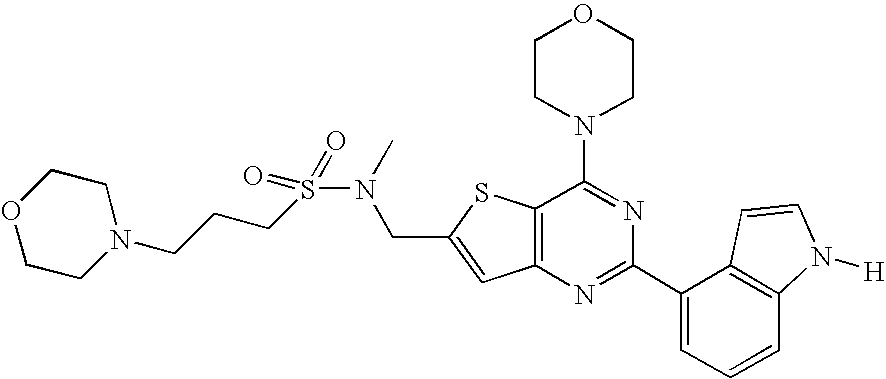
C1CN(C2=NC(C3=CC=CC4=C3C=CN4[H])=NC3=C2SC(CN(S(CCCN2CCOCC2)(=O)=O)C)=C3)CCO1
